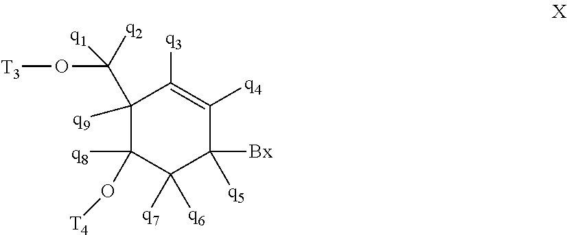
C1([q9])(C([q2])(O[T3])[q1])C([q8])(O[T4])C([q7])([q6])C([Bx])([q5])C([q4])=C1[q3]
